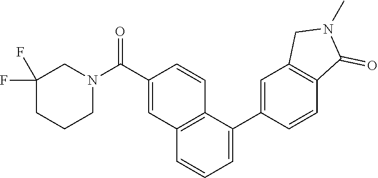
FC1(F)CCCN(C(C2=CC3=C(C=C2)C(C2=CC4=C(C(=O)N(C)C4)C=C2)=CC=C3)=O)C1
